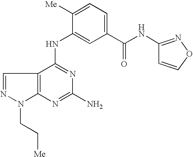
C12=C(C(NC3=CC(C(NC4=NOC=C4)=O)=CC=C3[Me])=NC(N)=N1)C=NN2CC[Me]
